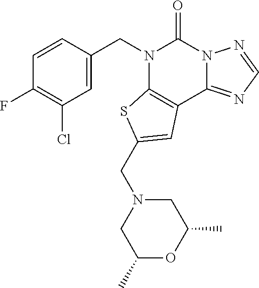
C1=CC(CN2C3=C(C4=NC=NN4C2=O)C=C(CN2CC(C)OC(C)C2)S3)=CC(Cl)=C1F
